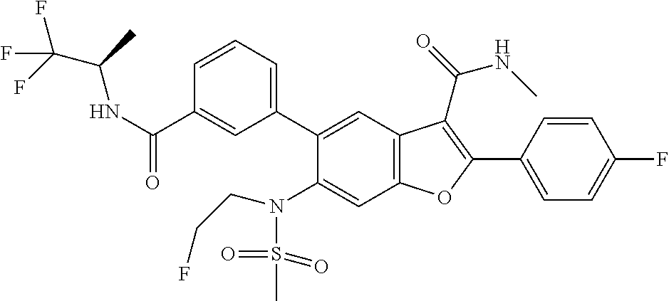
C1=CC(C2=C(C(=O)NC)C3=C(C=C(N(S(=O)(=O)C)CCF)C(C4=CC=CC(C(NC(C)C(F)(F)F)=O)=C4)=C3)O2)=CC=C1F
